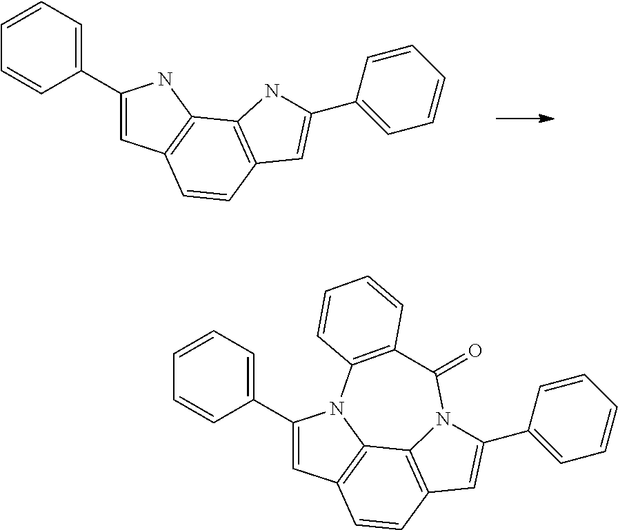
C1=C(C2=CC=CC=C2)NC2=C1C=CC1=C2NC(C2=CC=CC=C2)=C1.C1=C(C2=CC=CC=C2)N2C3=C1C=CC1=C3N(C(C3=CC=CC=C3)=C1)C(=O)C1=C2C=CC=C1
